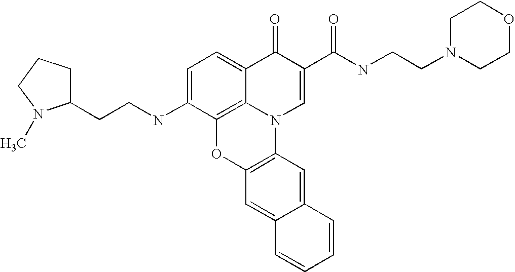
C1=C(NCCC2CCCN2C)C2=C3C(=C1)C(=O)C(C(NCCN1CCOCC1)=O)=CN3C1=C(O2)C=C2C(=C1)C=CC=C2
